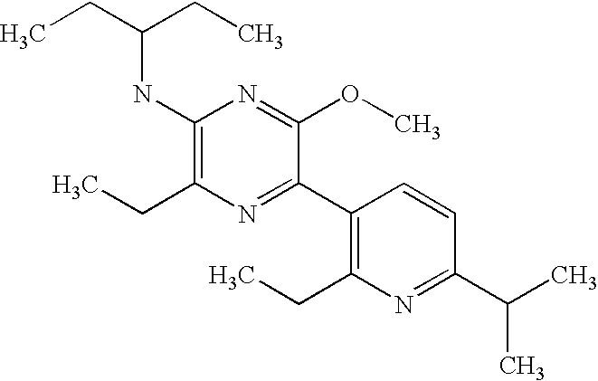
CCC(CC)NC1=C(CC)N=C(C2=C(CC)N=C(C(C)C)C=C2)C(OC)=N1
